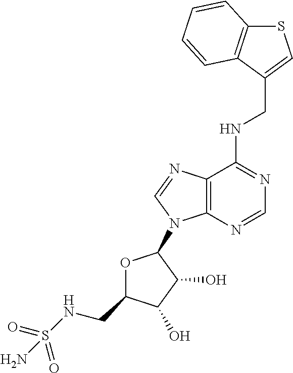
N(C1=NC=NC2=C1N=CN2C1OC(CNS(=O)(=O)N)C(O)C1O)CC1=CSC2=C1C=CC=C2
